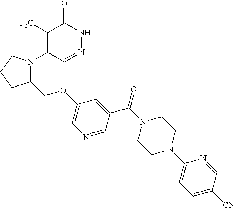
C1([F3C])=C(N2C(COC3=CN=CC(C(N4CCN(C5=CC=C([CN])C=N5)CC4)=O)=C3)CCC2)C=NNC1=O
